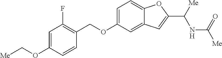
C1=C(OCC2=C(F)C=C(OC[Me])C=C2)C=C2C(=C1)OC(C([Me])NC(=O)[Me])=C2
